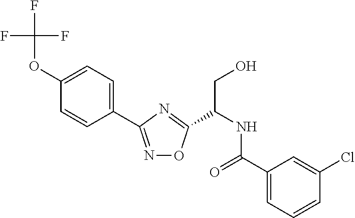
C1=C(OC(F)(F)F)C=CC(C2=NOC(C(CO)NC(=O)C3=CC=CC(Cl)=C3)=N2)=C1
